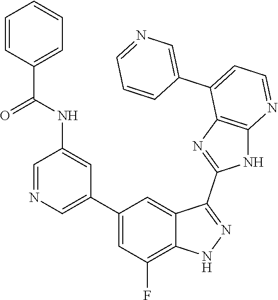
C1=NC=C(C2=CC(F)=C3C(=C2)C(C2=NC4=C(N2)N=CC=C4C2=CN=CC=C2)=NN3)C=C1NC(C1=CC=CC=C1)=O
